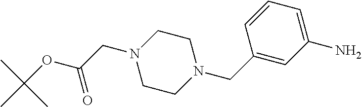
C1=CC=C(N)C=C1CN1CCN(CC(=O)OC(C)(C)C)CC1
